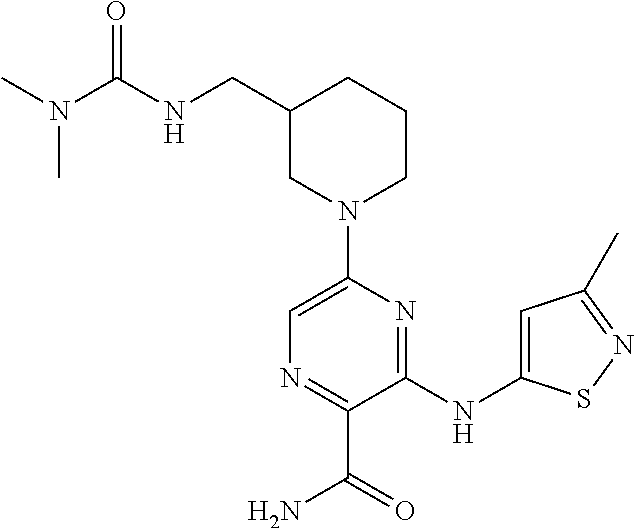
C1N(C2=CN=C(C(=O)N)C(NC3=CC(C)=NS3)=N2)CCCC1CNC(N(C)C)=O
